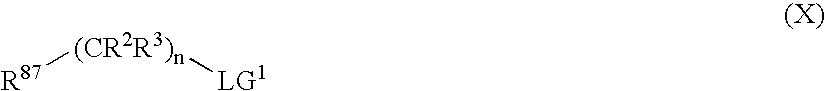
[R87][(CR2R3)n][LG1]
